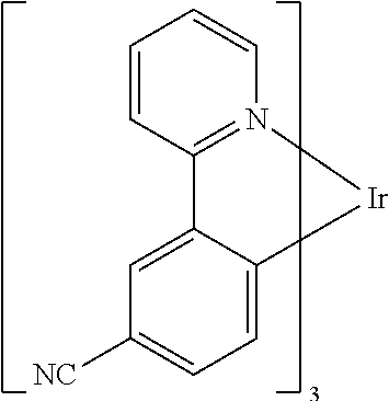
C1=C2C(=CC=C1[NC])[Ir]N1=C2C=CC=C1
